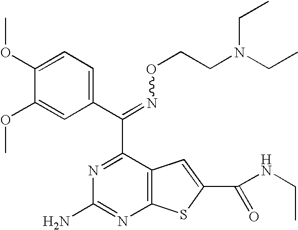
C(=NOCCN(CC)CC)(C1=NC(N)=NC2=C1C=C(C(NCC)=O)S2)C1=CC=C(OC)C(OC)=C1
